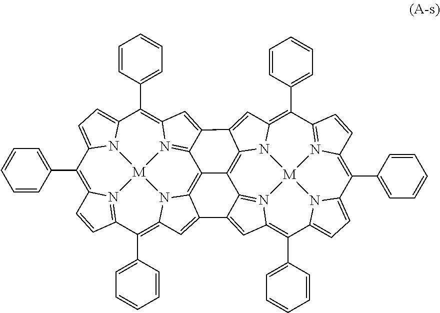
C1(C2=CC=CC=C2)=C2N3=C(C(C4=CC=CC=C4)=C4N5C6=C7C8=N9C(=C(C%10=CC=CC=C%10)C%10=CC=C1N%10[M]953)C=C8C1=CC3=C(C5=CC=CC=C5)C5=N8C(=C(C9=CC=CC=C9)C9=CC=C%10N9[M]89N8=C(C(=CC8=C%10C8=CC=CC=C8)C6=C4)C7=C1N39)C=C5)C=C2
